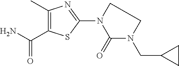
C1(C)=C(C(N)=O)SC(N2CCN(CC3CC3)C2=O)=N1
